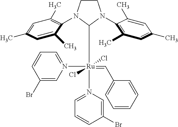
C1CN(C2=C(C)C=C(C)C=C2C)C([Ru](=CC2=CC=CC=C2)(Cl)(Cl)(N2=CC=CC(Br)=C2)N2=CC=CC(Br)=C2)N1C1=C(C)C=C(C)C=C1C
